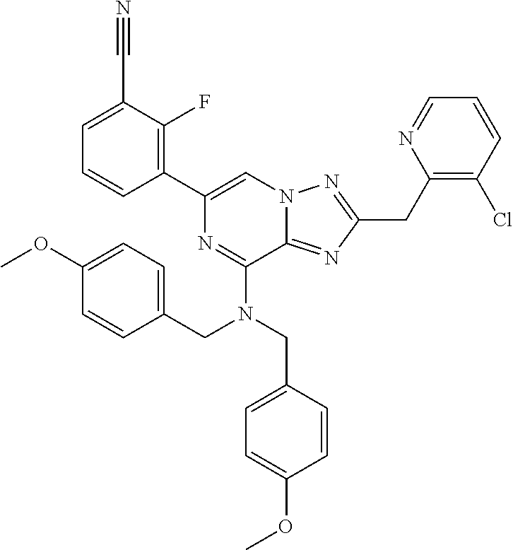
C1(C2=CN3C(=NC(CC4=C(Cl)C=CC=N4)=N3)C(N(CC3=CC=C(OC)C=C3)CC3=CC=C(OC)C=C3)=N2)=C(F)C(C#N)=CC=C1
